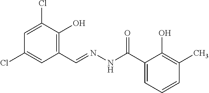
C1=C(Cl)C(O)=C(C=NNC(C2=CC=CC(C)=C2O)=O)C=C1Cl
